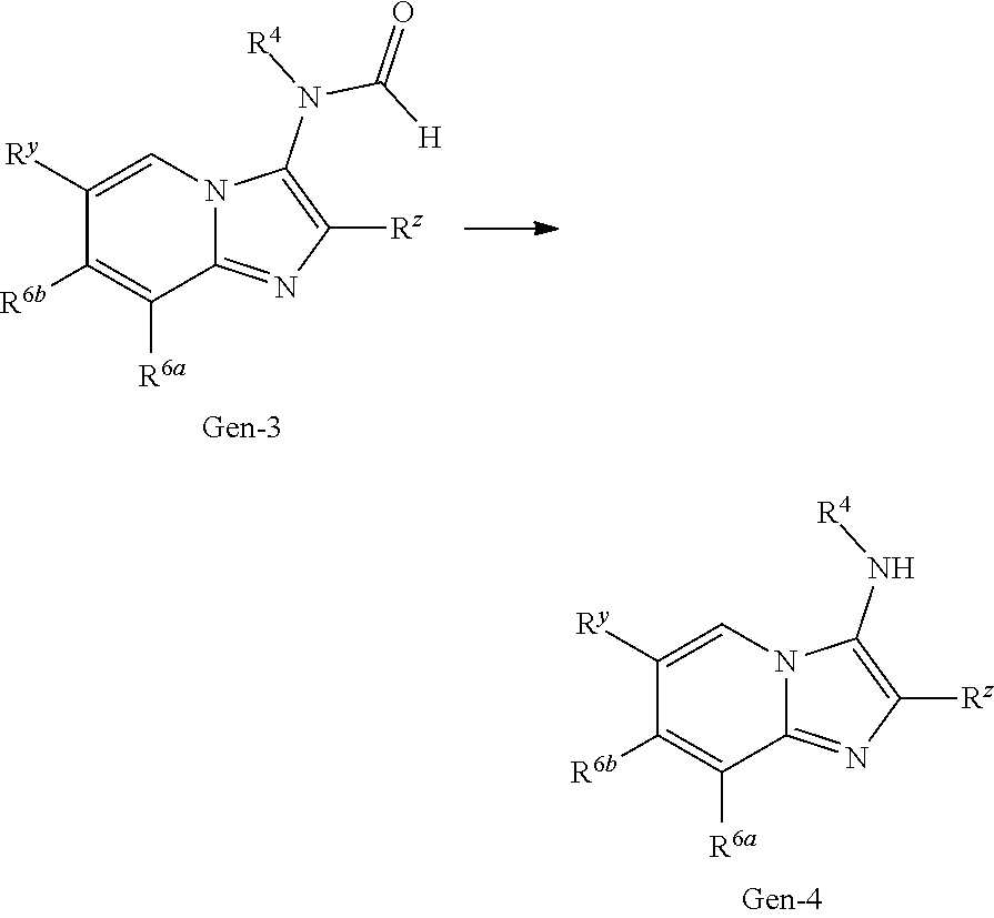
C1([R6b])=C([R6a])C2=NC([Rz])=C(N[R4])N2C=C1[Ry].C1([R6a])=C([R6b])C([Ry])=CN2C1=NC([Rz])=C2N([R4])C(=O)[H]
